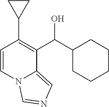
C1(C(C2=C(C3CC3)C=CN3C2=CN=C3)O)CCCCC1
